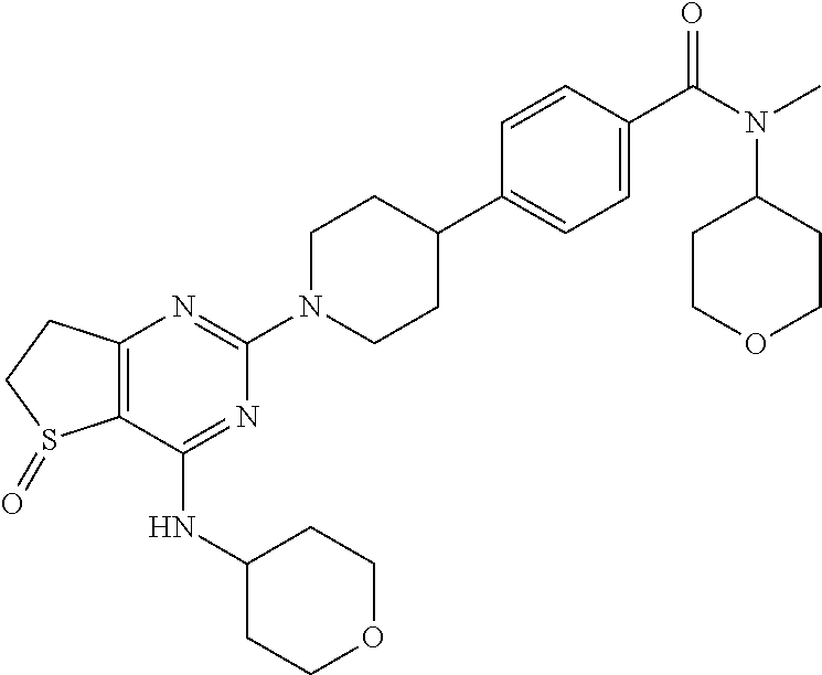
C12=C(C(NC3CCOCC3)=NC(N3CCC(C4=CC=C(C(N(C)C5CCOCC5)=O)C=C4)CC3)=N1)S(=O)CC2
